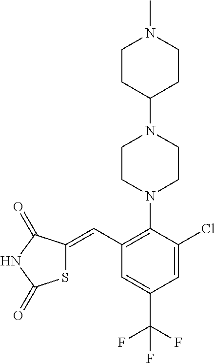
N1(C2=C(C=C3SC(=O)NC3=O)C=C(C(F)(F)F)C=C2Cl)CCN(C2CCN(C)CC2)CC1
